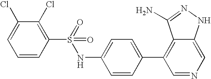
C1(Cl)=C(S(NC2=CC=C(C3=C4C(=CN=C3)NN=C4N)C=C2)(=O)=O)C=CC=C1Cl
